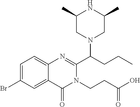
C1=C(Br)C=C2C(=C1)N=C(C(CCC)N1CC(C)NC(C)C1)N(CCC(O)=O)C2=O
